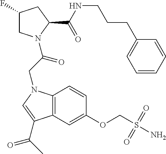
C1(F)CN(C(CN2C3=C(C=C(OCS(N)(=O)=O)C=C3)C(C(C)=O)=C2)=O)C(C(NCCCC2=CC=CC=C2)=O)C1
